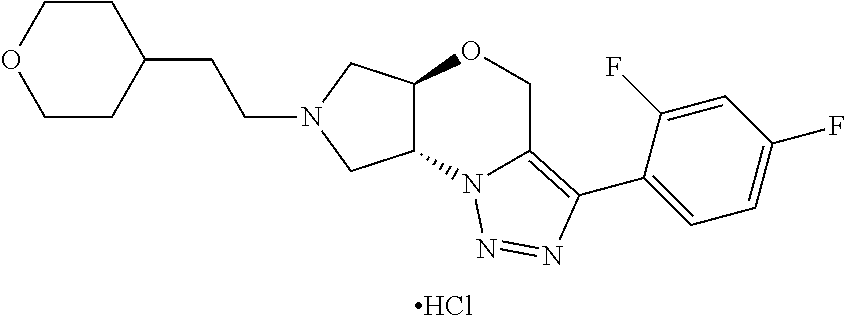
Cl.C(N1CC2C(C1)N1C(=C(C3=CC=C(F)C=C3F)N=N1)CO2)CC1CCOCC1
